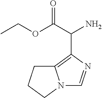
CCOC(C(N)C1=C2N(C=N1)CCC2)=O
